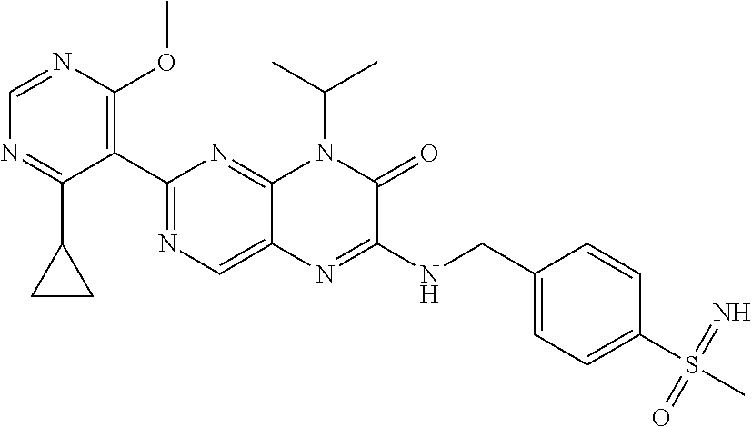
C1=NC(OC)=C(C2=NC=C3C(=N2)N(C(C)C)C(=O)C(NCC2=CC=C(S(=O)(=N)C)C=C2)=N3)C(C2CC2)=N1
